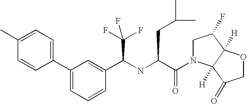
C1(C)=CC=C(C2=CC=CC(C(NC(C(=O)N3CC(F)C4([H])C3([H])C(=O)CO4)CC(C)C)C(F)(F)F)=C2)C=C1
